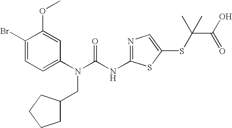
C1(Br)=CC=C(N(C(NC2=NC=C(SC(C(=O)O)(C)C)S2)=O)CC2CCCC2)C=C1OC
